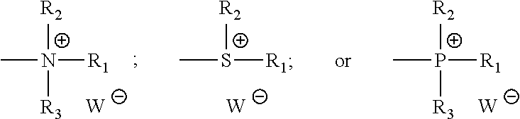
C[N+]([R1])([R2])[R3].[W].C[S+]([R1])[R2].[W].C[P+]([R1])([R2])[R3].[W]
